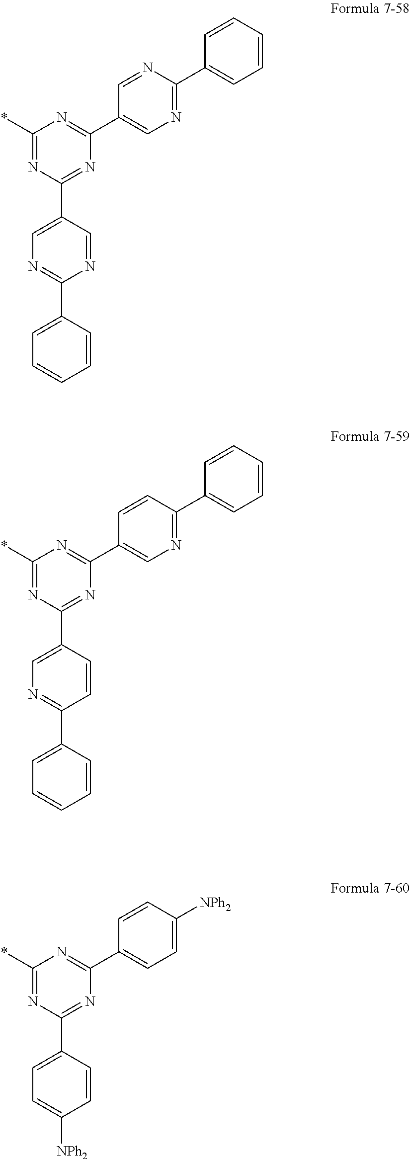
C1(*)=NC(C2=CN=C(C3=CC=CC=C3)N=C2)=NC(C2=CN=C(C3=CC=CC=C3)N=C2)=N1.C1(*)=NC(C2=CN=C(C3=CC=CC=C3)C=C2)=NC(C2=CN=C(C3=CC=CC=C3)C=C2)=N1.C1(*)=NC(C2=CC=C([NPh2])C=C2)=NC(C2=CC=C([NPh2])C=C2)=N1
